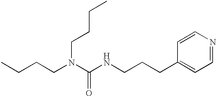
CCCCN(C(NCCCC1=CC=NC=C1)=O)CCCC
